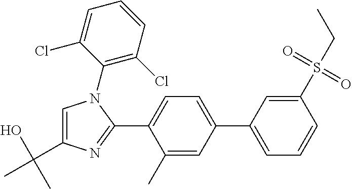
C1(C2=CC=CC(S(CC)(=O)=O)=C2)=CC=C(C2=NC(C(O)(C)C)=CN2C2=C(Cl)C=CC=C2Cl)C(C)=C1
